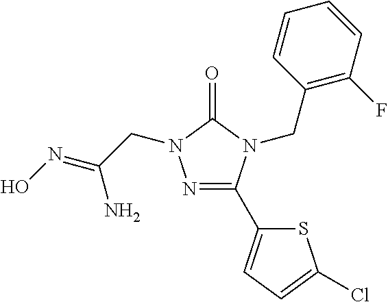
N1=C(C2=CC=C(Cl)S2)N(CC2=C(F)C=CC=C2)C(=O)N1CC(=NO)N
